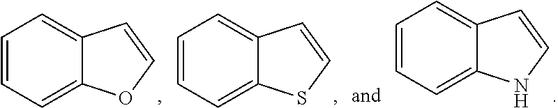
C1=CC=C2C(=C1)C=CO2.C1=CC=C2C(=C1)C=CS2.C1=CC=C2C(=C1)C=CN2
